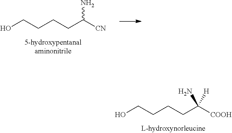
OCCCCC([COOH])(N)[H].OCCCCC([CN])N
